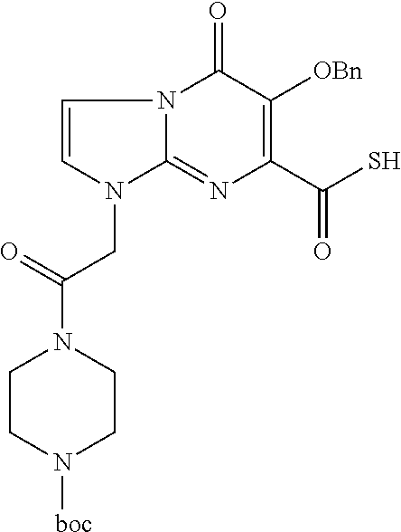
C1=CN(CC(=O)N2CCN([boc])CC2)C2=NC(C(S)=O)=C([OBn])C(=O)N12
